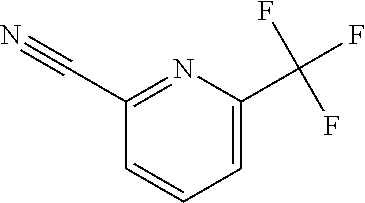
C1=C(C(F)(F)F)N=C(C#N)C=C1
